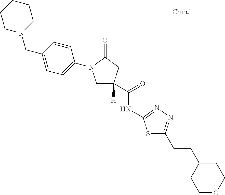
C1N(CC2=CC=C(N3CC([H])(C(NC4=NN=C(CCC5CCOCC5)S4)=O)CC3=O)C=C2)CCCC1
